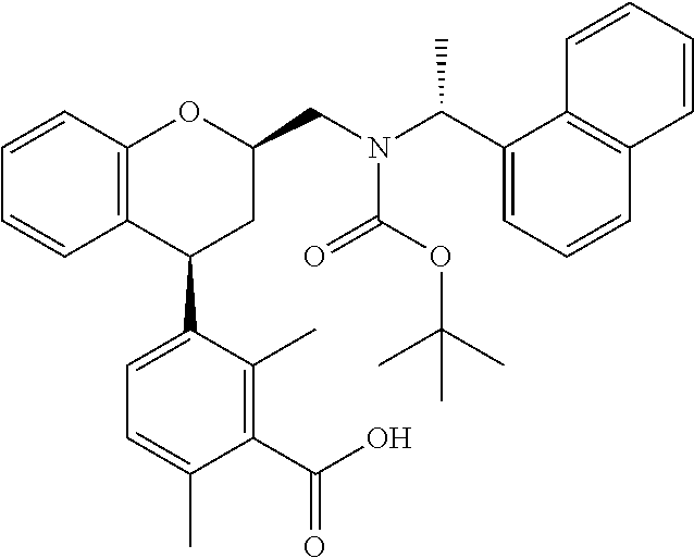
C12=C(OC(CN(C(C3=CC=CC4=C3C=CC=C4)C)C(OC(C)(C)C)=O)CC1C1=CC=C(C)C(C(O)=O)=C1C)C=CC=C2
